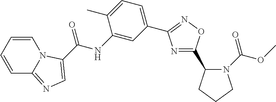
N1=C(C2N(C(=O)OC)CCC2)ON=C1C1=CC=C(C)C(NC(=O)C2=CN=C3C=CC=CN32)=C1
